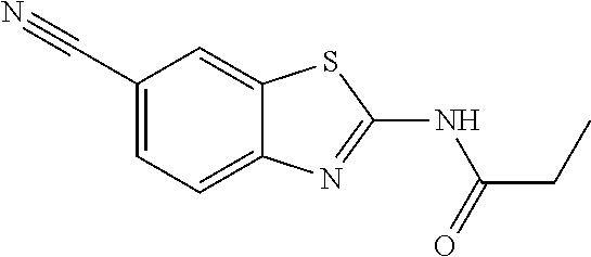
C(C(NC1=NC2=CC=C(C#N)C=C2S1)=O)C
